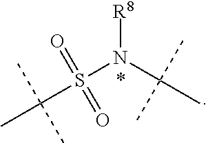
S(N(C(C)(C)C)[R8])(C(C)(C)C)(=O)=O
